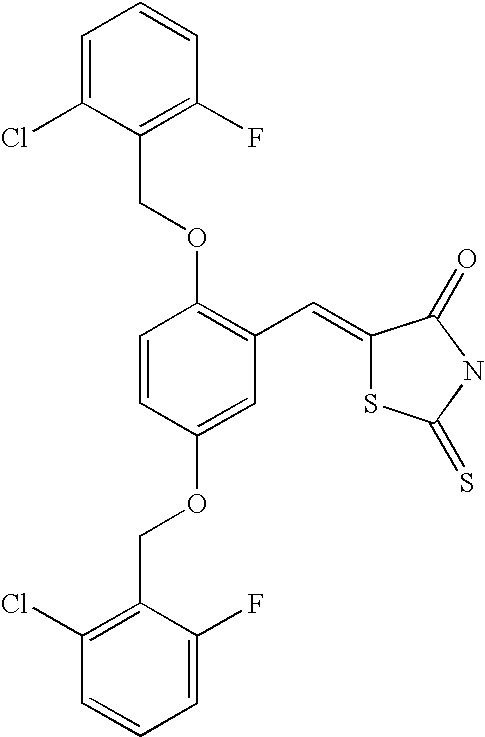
C1=C(Cl)C(COC2=C(C=C3SC(=S)NC3=O)C=C(OCC3=C(Cl)C=CC=C3F)C=C2)=C(F)C=C1
